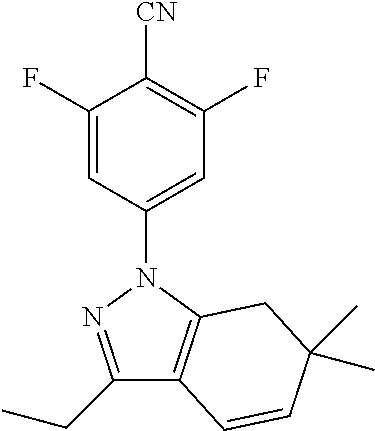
C1(F)=CC(N2N=C(CC)C3=C2CC(C)(C)C=C3)=CC(F)=C1[CN]
